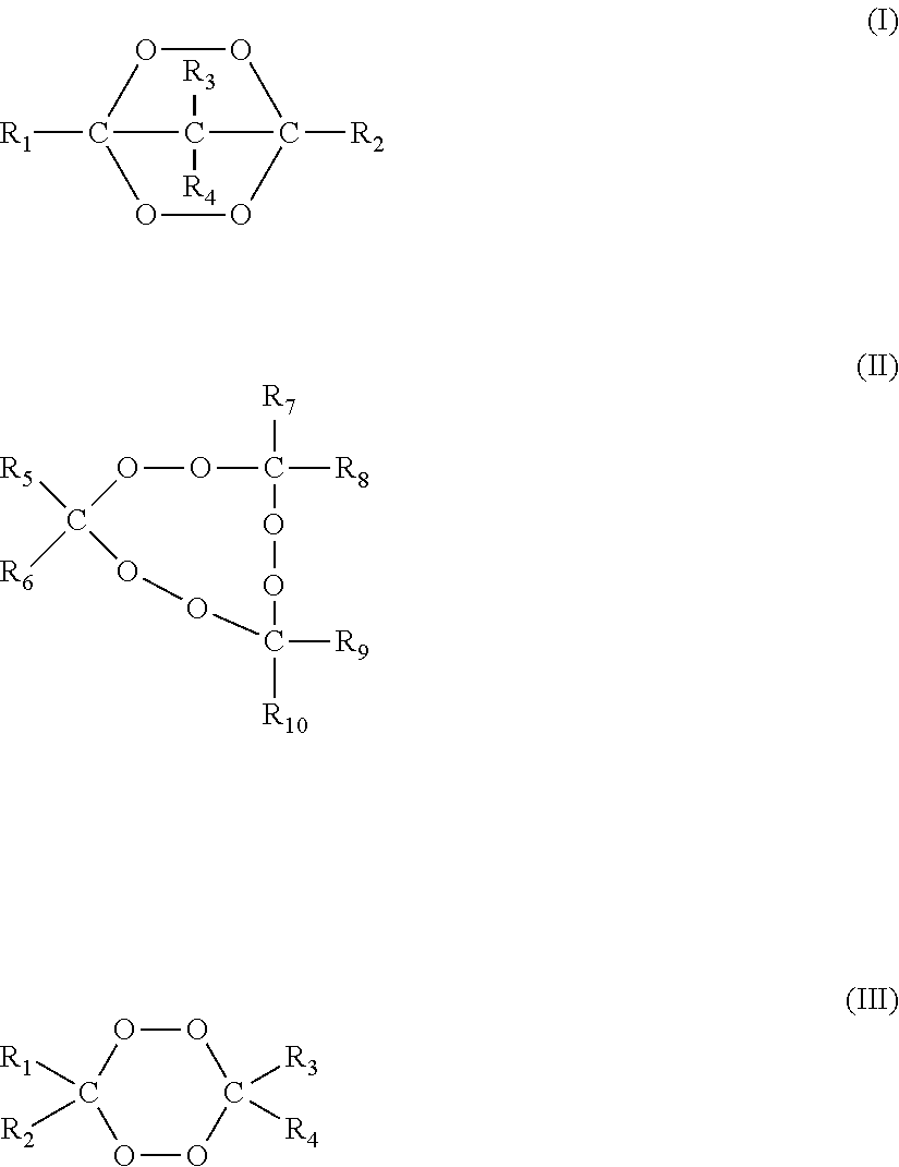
O1OC2([R1])OOC1([R2])C2([R3])[R4].[R5]C1([R6])OOC([R9])([R10])OOC([R8])([R7])OO1.O1OC([R1])([R2])OOC1([R3])[R4]
